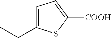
C1=C(CC)SC([COOH])=C1
